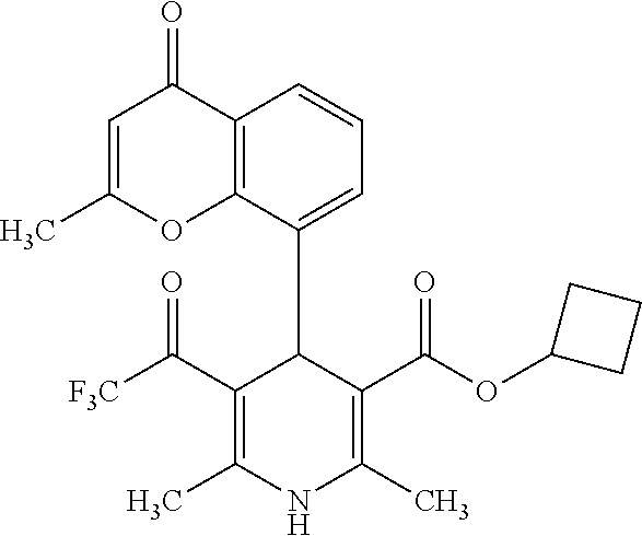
C1=C(C)OC2=C(C1=O)C=CC=C2C1C(C([CF3])=O)=C(C)NC(C)=C1C(OC1CCC1)=O
